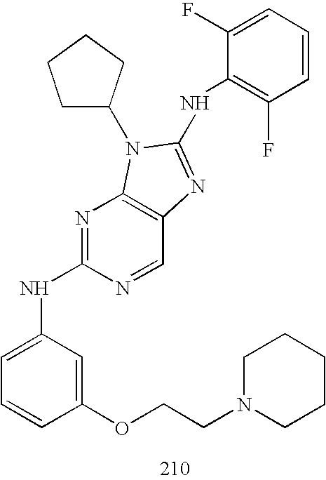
C1C(N2C3=C(C=NC(NC4=CC=CC(OCCN5CCCCC5)=C4)=N3)N=C2NC2=C(F)C=CC=C2F)CCC1
